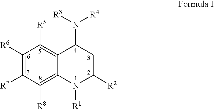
C1([R6])=C([R7])C([R8])=C2C(=C1[R5])C(N([R3])[R4])CC([R2])N2[R1]
